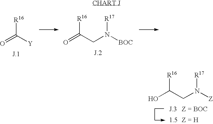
[R16]C(=O)[Y].[R16]C(=O)CN([BOC])[R17].[R16]C(O)CN([Z])[R17]
